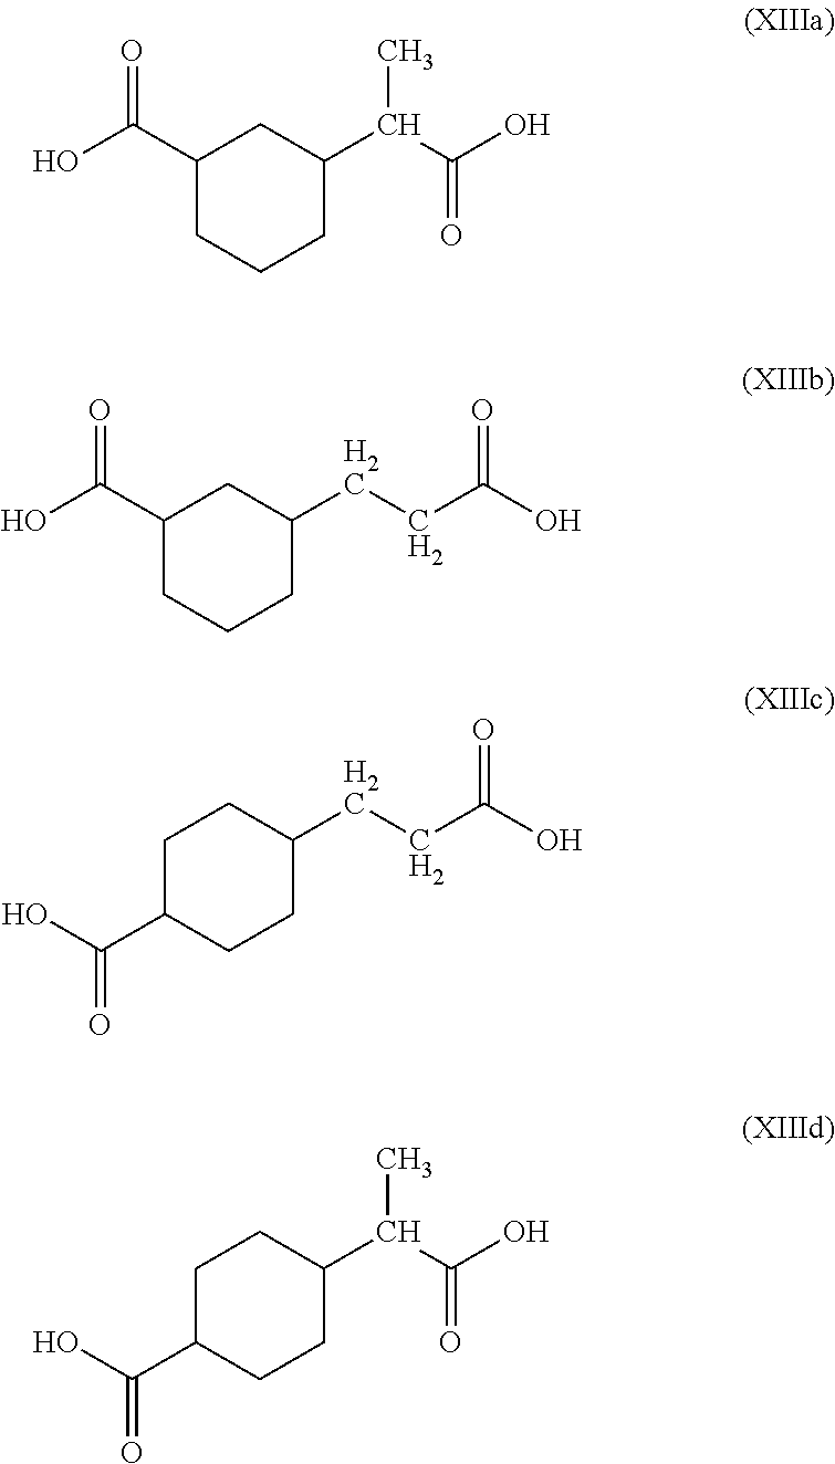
C1(C(O)=O)CCCC(C(C(O)=O)C)C1.C1(C(O)=O)CCCC(CCC(O)=O)C1.C1C(C(O)=O)CCC(CCC(O)=O)C1.C1C(C(O)=O)CCC(C(C(O)=O)C)C1
